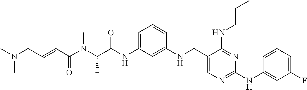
C1(CNC2=CC(NC(C(N(C(C=CCN(C)C)=O)C)C)=O)=CC=C2)=CN=C(NC2=CC(F)=CC=C2)N=C1NCCC
